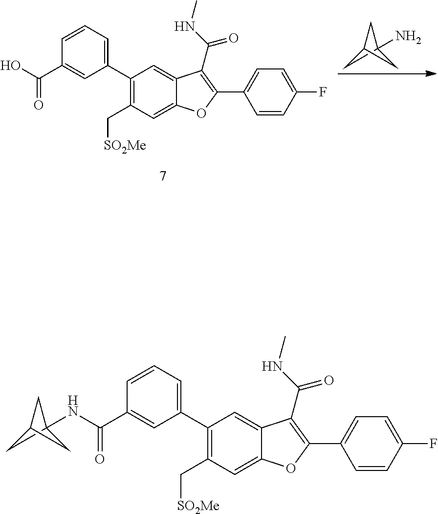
C1C2(N)CC1C2.C1(C2=CC=CC(C(O)=O)=C2)=C(C[SO2Me])C=C2C(=C1)C(C(NC)=O)=C(C1=CC=C(F)C=C1)O2.C1(C2=CC=CC(C(=O)NC34CC(C3)C4)=C2)=C(C[SO2Me])C=C2C(=C1)C(C(NC)=O)=C(C1=CC=C(F)C=C1)O2
